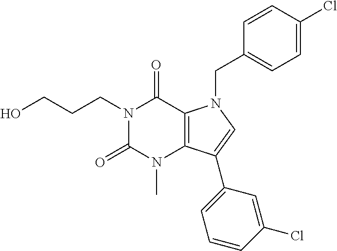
C12=C(C(C3=CC=CC(Cl)=C3)=CN1CC1=CC=C(Cl)C=C1)N(C)C(=O)N(CCCO)C2=O
